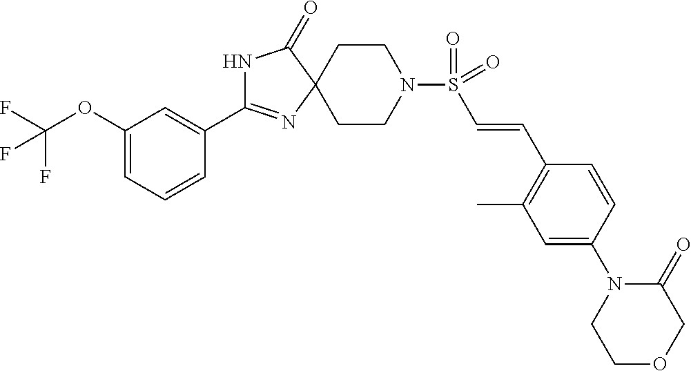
C1(OC(F)(F)F)=CC=CC(C2=NC3(C(=O)N2)CCN(S(C=CC2=C(C)C=C(N4CCOCC4=O)C=C2)(=O)=O)CC3)=C1
